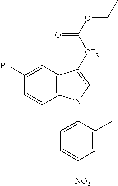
C1=CC2=C(C=C1Br)C([CF2]C(OCC)=O)=CN2C1=CC=C([NO2])C=C1C
